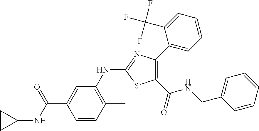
C1(C(=O)NCC2=CC=CC=C2)=C(C2=CC=CC=C2C(F)(F)F)N=C(NC2=C(C)C=CC(C(NC3CC3)=O)=C2)S1
